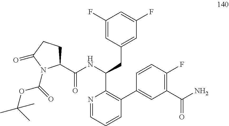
C1(F)=CC(CC(C2=C(C3=CC(C(N)=O)=C(F)C=C3)C=CC=N2)NC(=O)C2CCC(=O)N2C(OC(C)(C)C)=O)=CC(F)=C1
